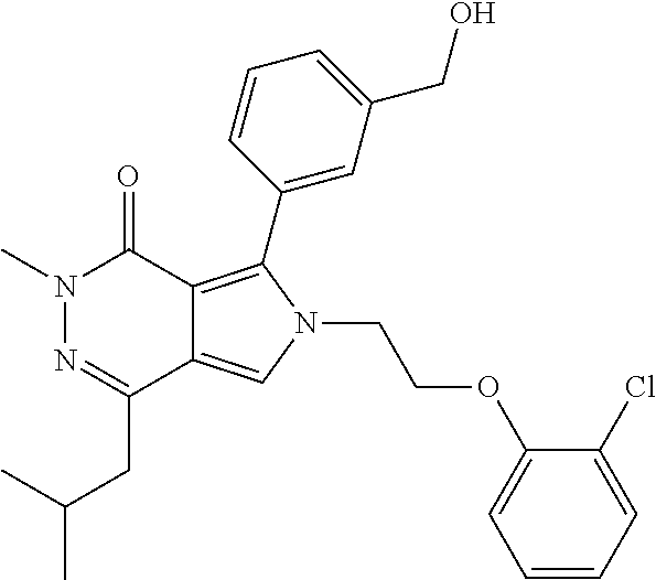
CN1N=C(CC(C)C)C2=CN(CCOC3=CC=CC=C3Cl)C(C3=CC(CO)=CC=C3)=C2C1=O
